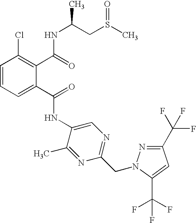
C1=CC=C(C(=O)NC2=CN=C(CN3N=C(C(F)(F)F)C=C3C(F)(F)F)N=C2C)C(C(=O)NC(CS(C)=O)C)=C1Cl
